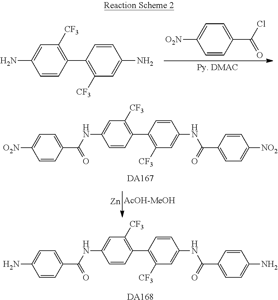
C1=CC(C(NC2=CC([CF3])=C(C3=C([CF3])C=C(NC(=O)C4=CC=C(N)C=C4)C=C3)C=C2)=O)=CC=C1N.[DA168].C1=C(C(Cl)=O)C=CC([O2N])=C1.NC1=CC([CF3])=C(C2=C([CF3])C=C(N)C=C2)C=C1.[Zn].[AcOH-MeOH].C1=CC(C(NC2=CC([CF3])=C(C3=C([CF3])C=C(NC(=O)C4=CC=C([NO2])C=C4)C=C3)C=C2)=O)=CC=C1[O2N].[DA167]
